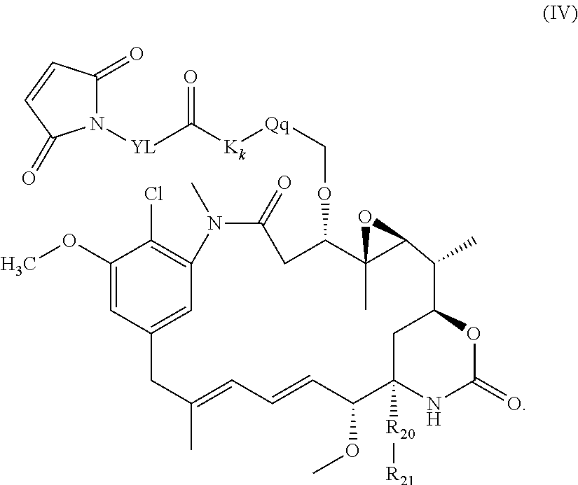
C1(OC)=CC2=CC(=C1Cl)N(C)C(=O)CC(OC[Qq][Kk]C([YL]N1C(=O)C=CC1=O)=O)C1(C)C(C(C)C3OC(=O)NC([R20][R21])(C(OC)C=CC=C(C)C2)C3)O1
